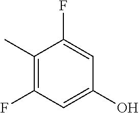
C1(C)=C(F)C=C(O)C=C1F
